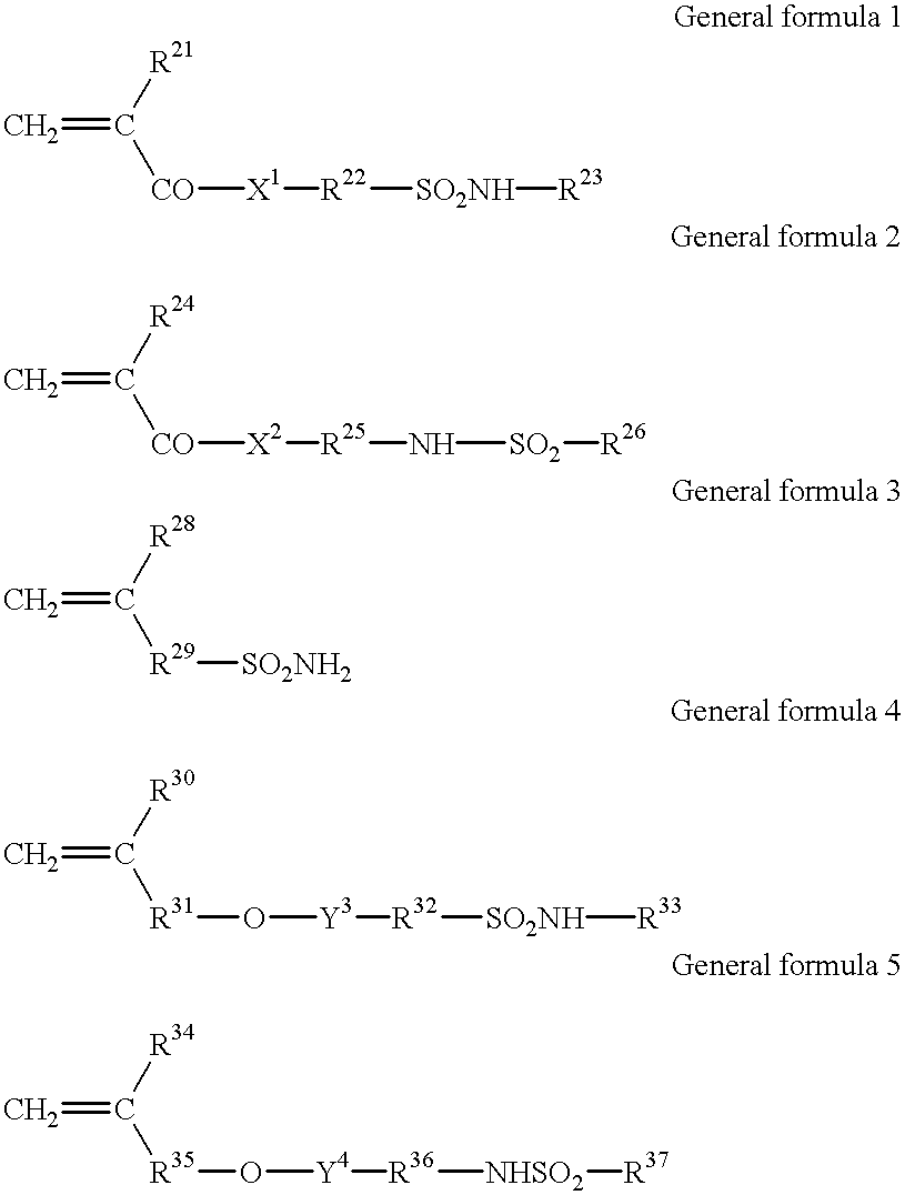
C=C([R21])[CO][X1][R22][SO2NH][R23].C=C([R24])[CO][X2][R25]N[SO2][R26].C=C([R28])[R29][SO2NH2].C=C([R30])[R31]O[Y3][R32][SO2NH][R33].C=C([R34])[R35]O[Y4][R36][NHSO2][R37]
